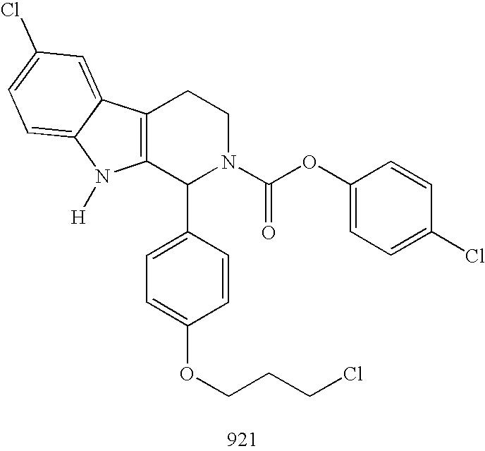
C12=C(C(C3=CC=C(OCCCCl)C=C3)N(C(OC3=CC=C(Cl)C=C3)=O)CC1)N([H])C1=CC=C(Cl)C=C21
